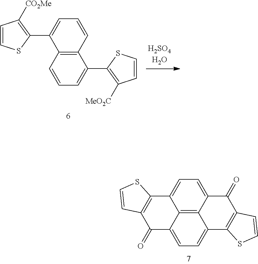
C12=C(C=CC=C1C1=C([CO2Me])C=CS1)C(C1=C([MeO2C])C=CS1)=CC=C2.C12=C3C4=CC=C1C1=C(C(=O)C2=CC=C3C2=C(C4=O)C=CS2)C=CS1
